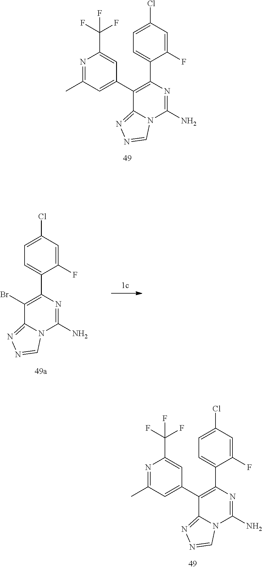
C1=C(C2=C(C3=CC(C)=NC(C(F)(F)F)=C3)C3=NN=CN3C(N)=N2)C(F)=CC(Cl)=C1.C1=C(C2=C(C3=CC(C)=NC(C(F)(F)F)=C3)C3=NN=CN3C(N)=N2)C(F)=CC(Cl)=C1.C1=C(C2=C(Br)C3=NN=CN3C(N)=N2)C(F)=CC(Cl)=C1
